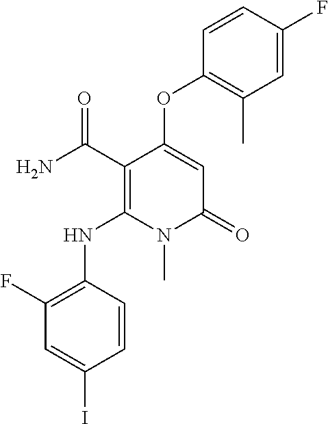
C1(F)=C(NC2=C(C(N)=O)C(OC3=C(C)C=C(F)C=C3)=CC(=O)N2C)C=CC(I)=C1
